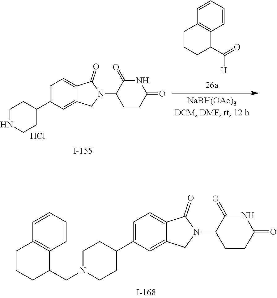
C1N(CC2CCCC3=C2C=CC=C3)CCC(C2=CC=C3C(=C2)CN(C2CCC(=O)NC2=O)C3=O)C1.C1NCCC(C2=CC=C3C(=C2)CN(C2CCC(=O)NC2=O)C3=O)C1.Cl.C(=O)([H])C1CCCC2=C1C=CC=C2
